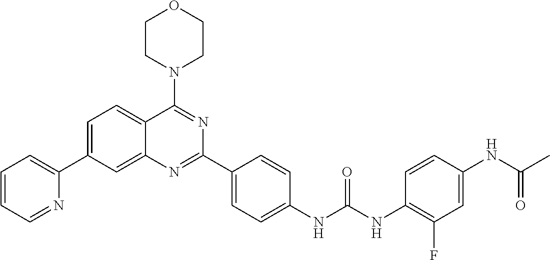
C1=C(C2=CC=CC=N2)C=C2C(=C1)C(N1CCOCC1)=NC(C1=CC=C(NC(NC3=C(F)C=C(NC(C)=O)C=C3)=O)C=C1)=N2
